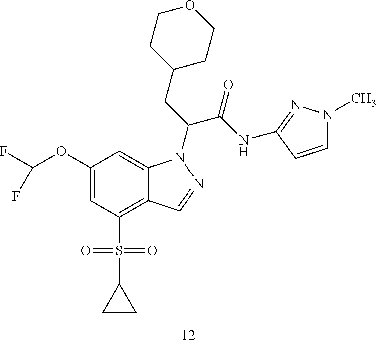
C1(OC(F)F)=CC(S(C2CC2)(=O)=O)=C2C(=C1)N(C(CC1CCOCC1)C(NC1=NN(C)C=C1)=O)N=C2
